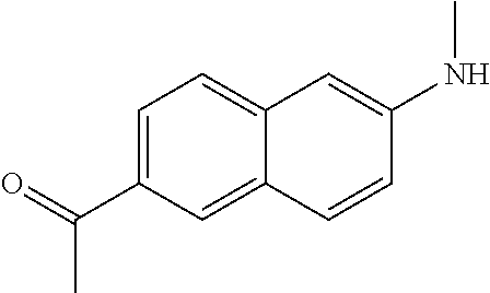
C1=C(C(=O)C)C=C2C(=C1)C=C(NC)C=C2
